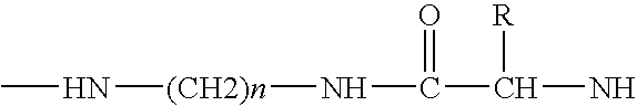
CN[(CH2)n]NC(C(N)[R])=O
